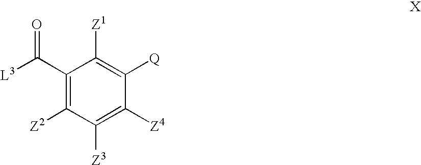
C(C1=C([Z2])C([Z3])=C([Z4])C([Q])=C1[Z1])([L3])=O
